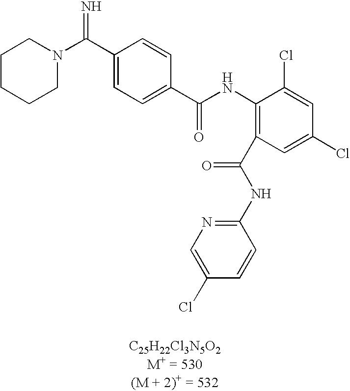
C(=N)(C1=CC=C(C(=O)NC2=C(C(NC3=NC=C(Cl)C=C3)=O)C=C(Cl)C=C2Cl)C=C1)N1CCCCC1
